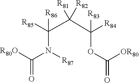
[R80O]C(N(C([R85])([R86])C([R82])([R81])C(OC(=O)[OR80])([R84])[R83])[R87])=O
